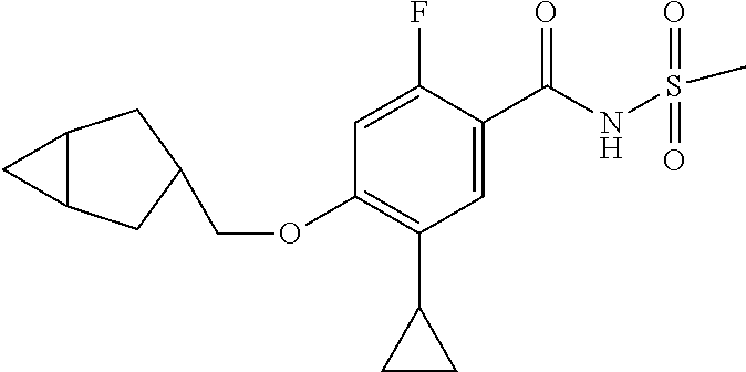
O(C1=C(C2CC2)C=C(C(=O)NS(C)(=O)=O)C(F)=C1)CC1CC2C(C1)C2
